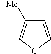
C1=COC(C)=C1[Me]
